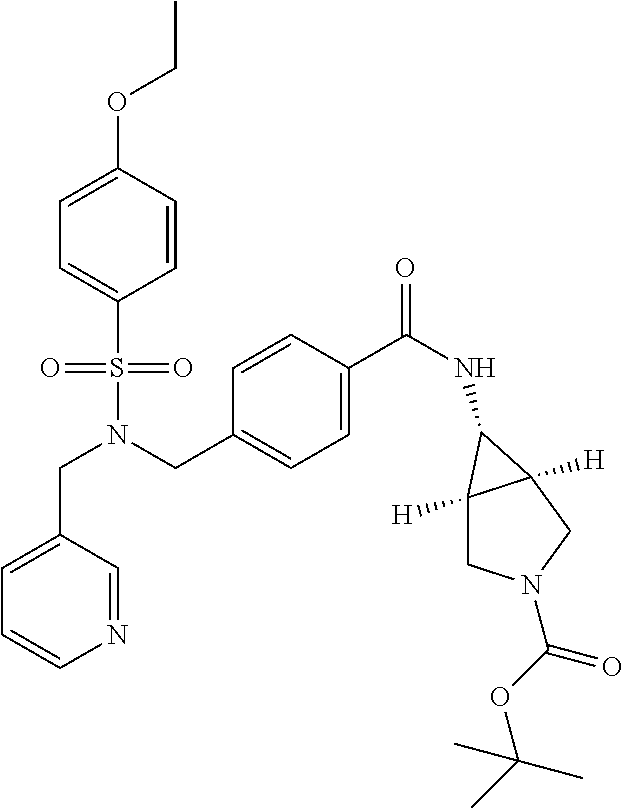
C1=CC(OCC)=CC=C1S(N(CC1=CC=C(C(NC2C3([H])CN(C(OC(C)(C)C)=O)CC32[H])=O)C=C1)CC1=CC=CN=C1)(=O)=O
